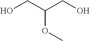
OCC(CO)OC
